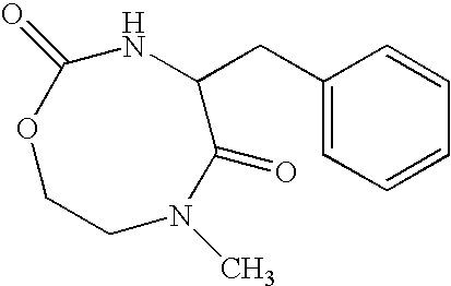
C1(CC2C(=O)N(C)CCOC(=O)N2)=CC=CC=C1
